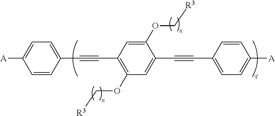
C1=C(C#CC2=C(OC[R3])C=C(C#CC3=CC=C([A])C=C3)C(OC[R3])=C2)C=CC([A])=C1
